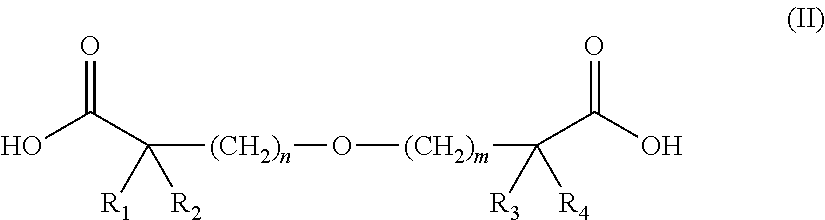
[(CH2)n](C(C(O)=O)([R2])[R1])O[(CH2)m]C(C(O)=O)([R4])[R3]
